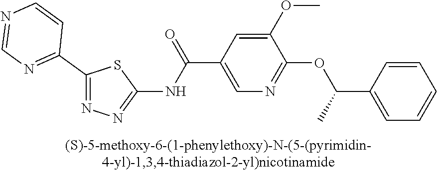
C1(C2=NC=NC=C2)=NN=C(NC(C2=CN=C(OC(C3=CC=CC=C3)C)C(OC)=C2)=O)S1
